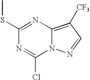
C1(SC)=NC2=C([CF3])C=NN2C(Cl)=N1
